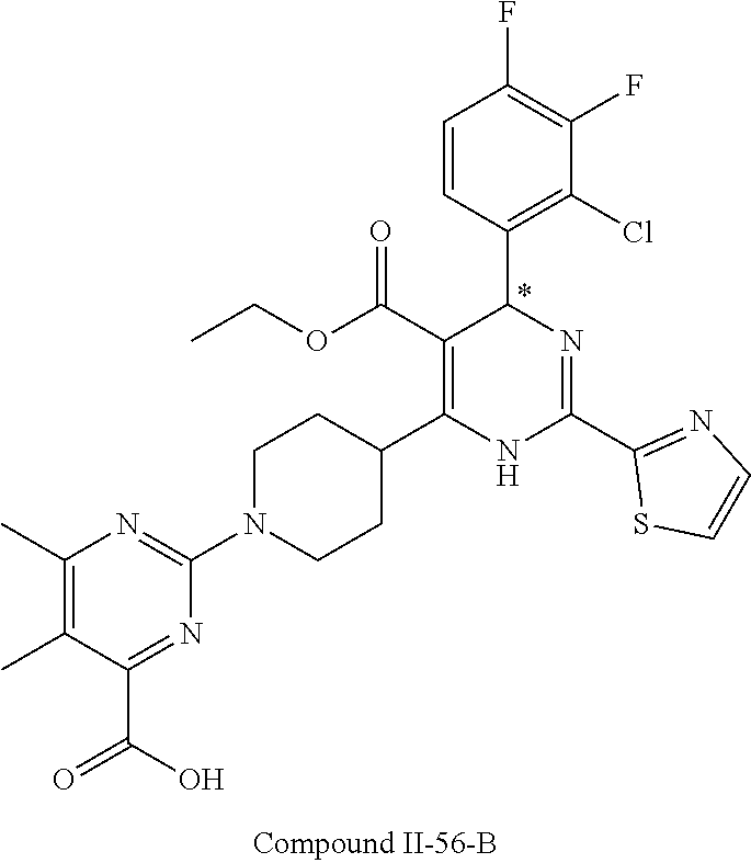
C1(F)=C(F)C=CC(C2N=C(C3=NC=CS3)NC(C3CCN(C4=NC(C)=C(C)C(C(=O)O)=N4)CC3)=C2C(OCC)=O)=C1Cl
